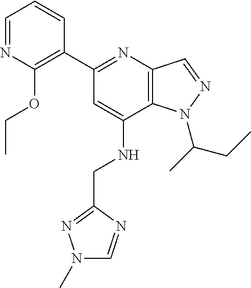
C1=NC(OCC)=C(C2=NC3=C(C(NCC4=NN(C)C=N4)=C2)N(C(C)CC)N=C3)C=C1
